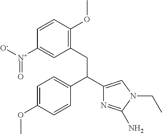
C1=C(OC)C=CC(C(C2=CN(CC)C(N)=N2)CC2=C(OC)C=CC([N+]([O-])=O)=C2)=C1
